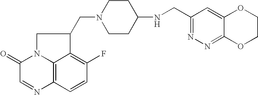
C1(=O)C=NC2=C3N1CC(CN1CCC(NCC4=NN=C5C(=C4)OCCO5)CC1)C3=C(F)C=C2
